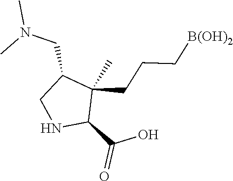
C(CC[B(OH)2])C1(C)C(C(O)=O)NCC1CN(C)C
